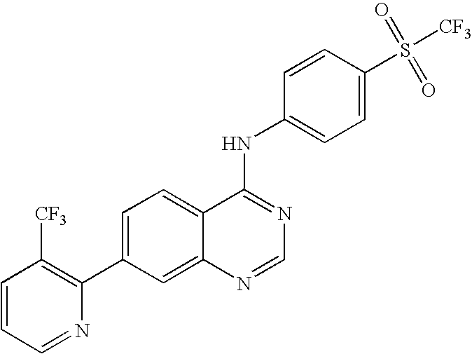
C1=CC=NC(C2=CC=C3C(=C2)N=CN=C3NC2=CC=C(S(=O)(=O)[CF3])C=C2)=C1[CF3]
